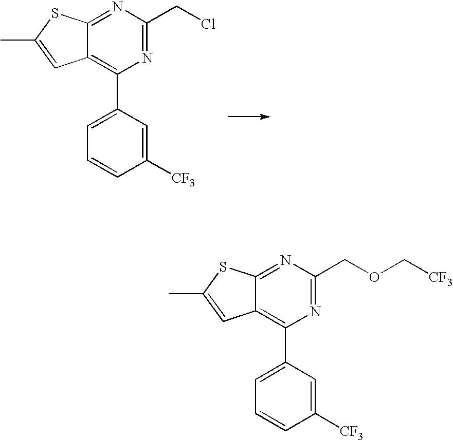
N1=C(CCl)N=C2C(=C1C1=CC=CC([CF3])=C1)C=C(C)S2.N1=C(COC[CF3])N=C2C(=C1C1=CC=CC([CF3])=C1)C=C(C)S2
